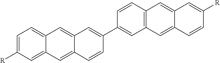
C1=C([R])C=C2C(=C1)C=C1C(=C2)C=CC(C2=CC3=C(C=C2)C=C2C(=C3)C=CC([R])=C2)=C1
